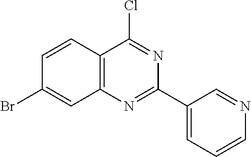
C12=C(N=C(C3=CC=CN=C3)N=C1Cl)C=C(Br)C=C2
